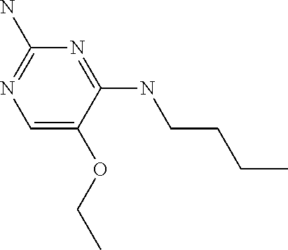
C1=C(OCC)C(NCCCC)=NC(N)=N1
